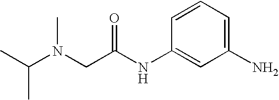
C1=CC=C(N)C=C1NC(CN(C(C)C)C)=O
